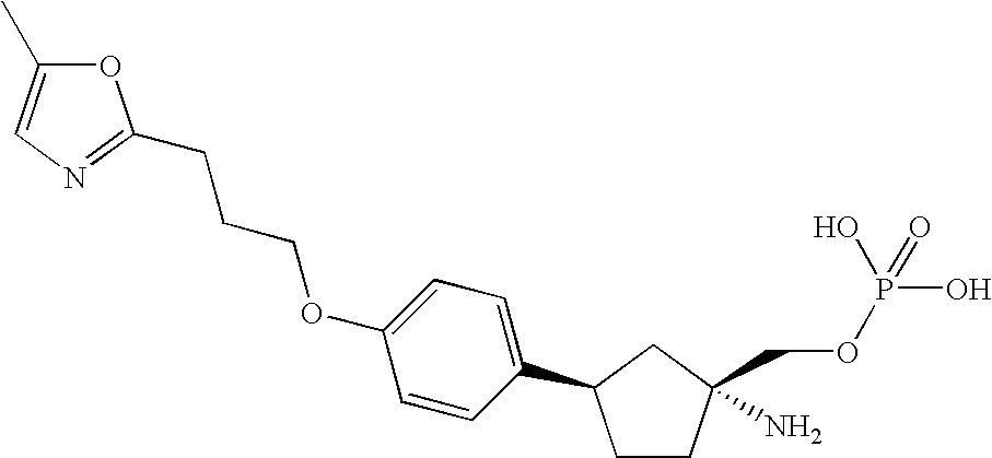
C1CC(N)(COP(O)(O)=O)CC1C1=CC=C(OCCCC2=NC=C(C)O2)C=C1
